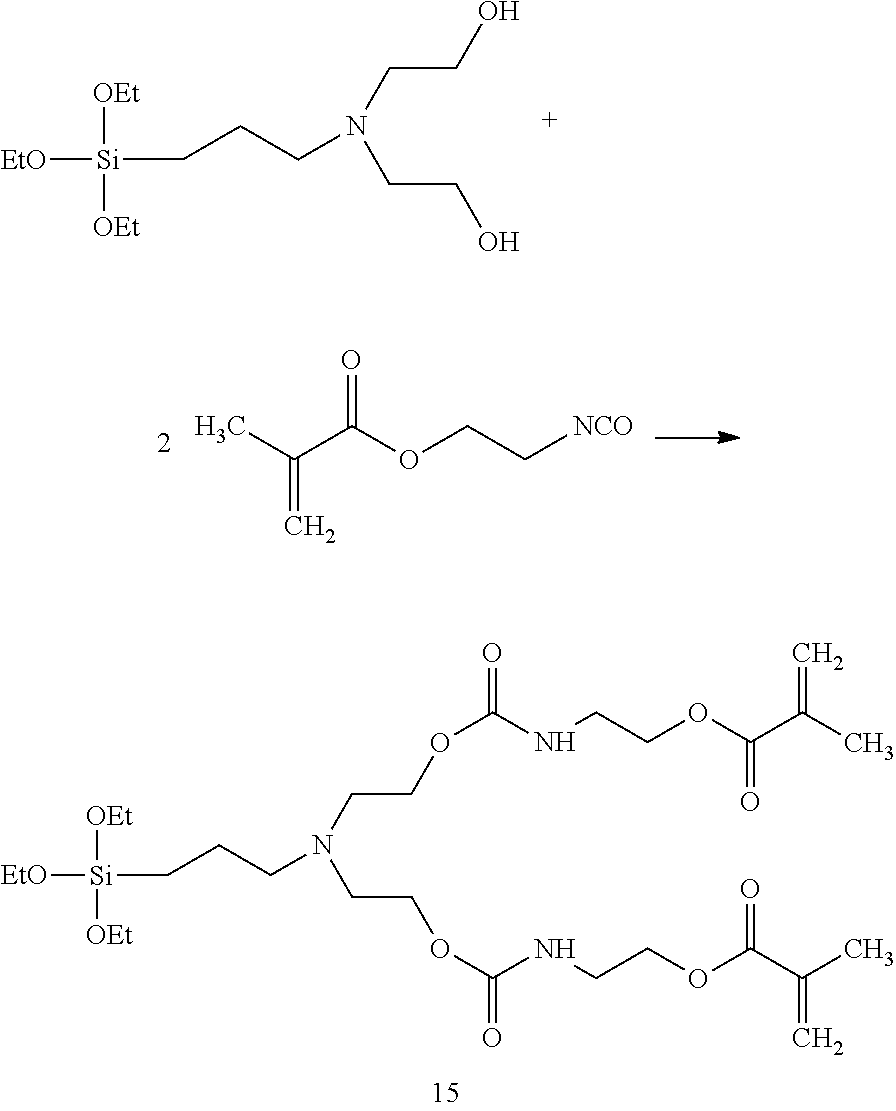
[EtO][Si]([OEt])([OEt])CCCN(CCO)CCO.[EtO][Si]([OEt])([OEt])CCCN(CCOC(NCCOC(C(C)=C)=O)=O)CCOC(NCCOC(C(C)=C)=O)=O.CC(C(OCC[NCO])=O)=C
